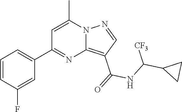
C12=C(C(=O)NC(C3CC3)[CF3])C=NN1C(C)=CC(C1=CC=CC(F)=C1)=N2
